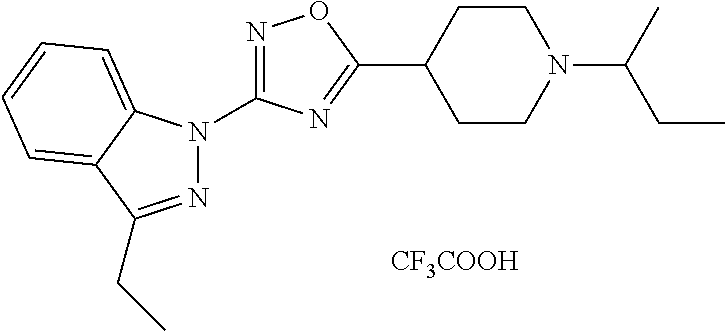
N1=C(N2N=C(CC)C3=CC=CC=C23)N=C(C2CCN(C(CC)C)CC2)O1.[CF3COOH]
